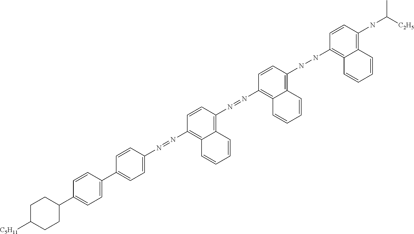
C1C([C5H11])CCC(C2=CC=C(C3=CC=C(N=NC4=C5C(=C(N=NC6=C7C(=C(NNC8=C9C(=C(NC([C2H5])C)C=C8)C=CC=C9)C=C6)C=CC=C7)C=C4)C=CC=C5)C=C3)C=C2)C1
